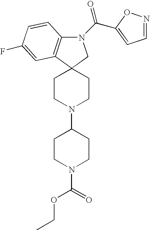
N1(C(=O)C2=CC=NO2)C2=C(C3(C1)CCN(C1CCN(C(OCC)=O)CC1)CC3)C=C(F)C=C2
